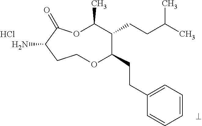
NC1C(=O)OC(C)C(CCC(C)C)C(CCC2=CC=CC=C2)OCC1.Cl
